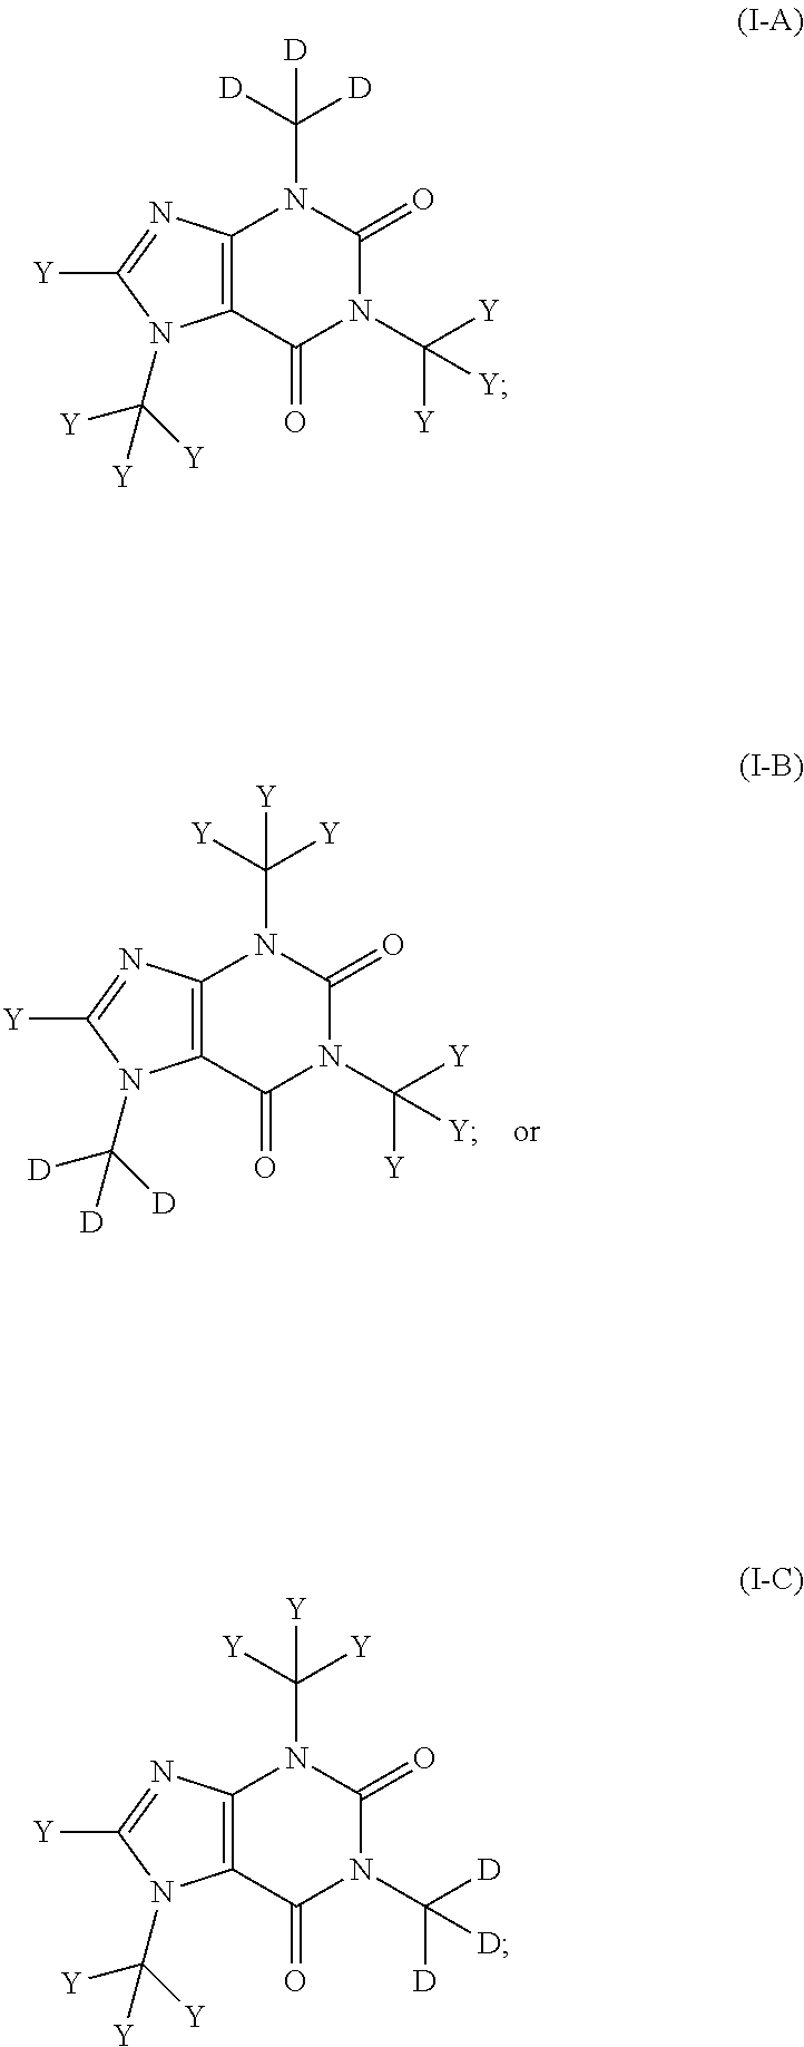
C12=C(C(=O)N(C([Y])([Y])[Y])C(=O)N1C([Y])([Y])[Y])N(C([D])([D])[D])C([Y])=N2.C12=C(C(=O)N(C([Y])([Y])[Y])C(=O)N1C([D])([D])[D])N(C([Y])([Y])[Y])C([Y])=N2.C12=C(C(=O)N(C([D])([D])[D])C(=O)N1C([Y])([Y])[Y])N(C([Y])([Y])[Y])C([Y])=N2
